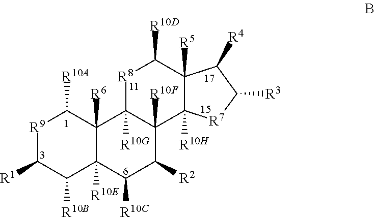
[R9]1C([R1])C([R10B])C2([R10E])C([R6])(C1[R10A])C1([R10G])C([R10F])(C([R2])C2[R10C])C2([R10H])C([R5])(C([R10D])[R8]1)C([R4])C([R3])[R7]2
